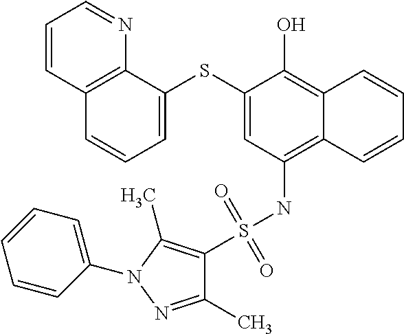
C1=C(SC2=CC(NS(C3=C(C)N(C4=CC=CC=C4)N=C3C)(=O)=O)=C3C(=C2O)C=CC=C3)C2=C(C=C1)C=CC=N2
